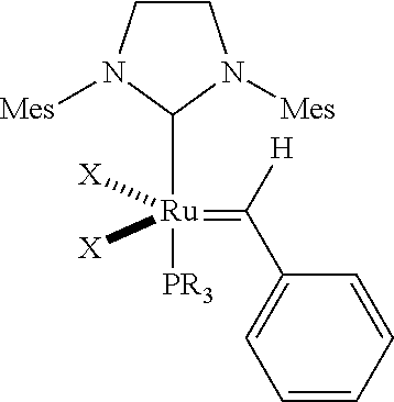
C1CN([Mes])C([Ru](=C(C2=CC=CC=C2)[H])([PR3])([X])[X])N1[Mes]
